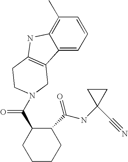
C12=CC=CC(C)=C1NC1=C2CN(C(C2CCCCC2C(NC2(C#N)CC2)=O)=O)CC1
